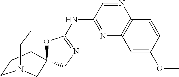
C1CC2CCN1CC21OC(NC2=NC3=C(N=C2)C=CC(OC)=C3)=NC1
